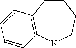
C1CC2=C(NCC1)C=CC=C2
